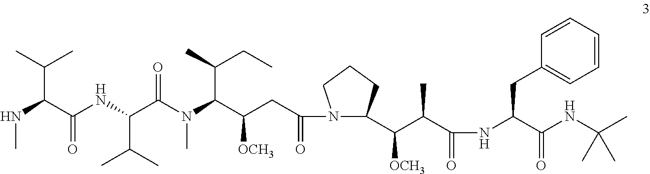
N(C(C(NC(C(N(C(C(CC(=O)N1C(C(C(C(NC(C(NC(C)(C)C)=O)CC2=CC=CC=C2)=O)C)[OCH3])CCC1)[OCH3])C(C)CC)C)=O)C(C)C)=O)C(C)C)C
